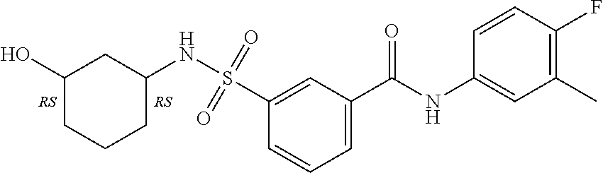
C1=C(C(NC2=CC(C)=C(F)C=C2)=O)C=C(S(=O)(=O)NC2CC(O)CCC2)C=C1
